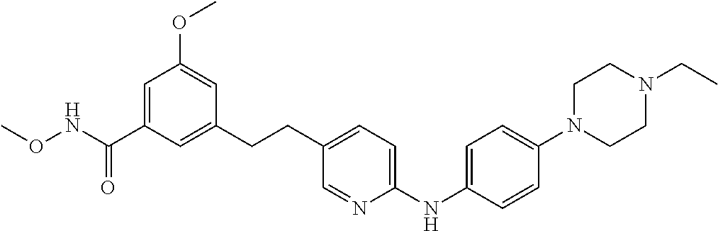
O(NC(C1=CC(OC)=CC(CCC2=CC=C(NC3=CC=C(N4CCN(CC)CC4)C=C3)N=C2)=C1)=O)C
